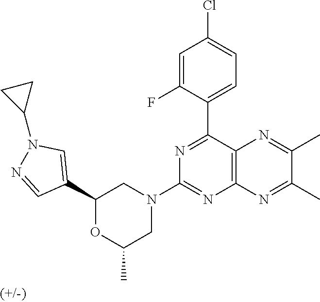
C1(C2=CN(C3CC3)N=C2)OC(C)CN(C2=NC3=C(C(C4=CC=C(Cl)C=C4F)=N2)N=C(C)C(C)=N3)C1
